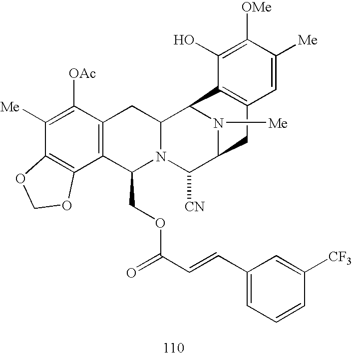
C1([Me])=C([OAc])C2=C(C3=C1OCO3)C(COC(C=CC1=CC=CC([CF3])=C1)=O)N1C(C2)C2N([Me])C(C1[CN])CC1=C2C(O)=C([OMe])C([Me])=C1
